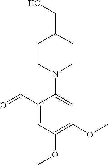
C1(C=O)=CC(OC)=C(OC)C=C1N1CCC(CO)CC1
